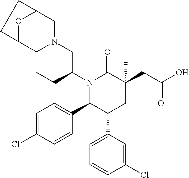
N1(C(CC)CN2CC3OC(C2)CC3)C(C2=CC=C(Cl)C=C2)C(C2=CC=CC(Cl)=C2)CC(C)(CC(=O)O)C1=O
